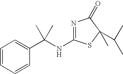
N1=C(NC(C2=CC=CC=C2)(C)C)SC(C(C)C)(C)C1=O
